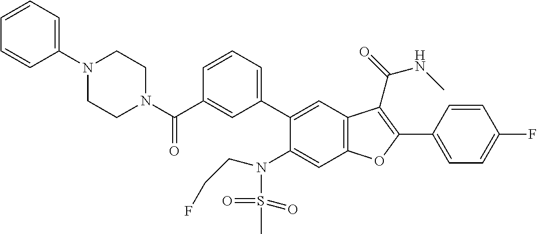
C1=CC=C(C2=CC3=C(C=C2N(S(C)(=O)=O)CCF)OC(C2=CC=C(F)C=C2)=C3C(NC)=O)C=C1C(N1CCN(C2=CC=CC=C2)CC1)=O
